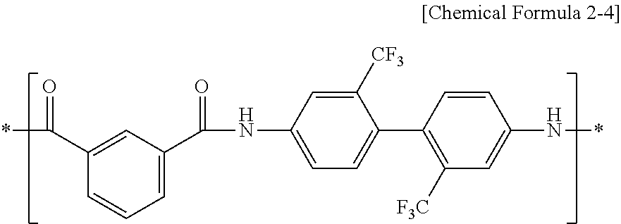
*C(=O)C1=CC(C(=O)NC2=CC=C(C3=C([F3C])C=C(N*)C=C3)C([CF3])=C2)=CC=C1
